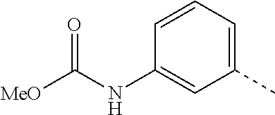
[MeO]C(NC1=CC(C)=CC=C1)=O
